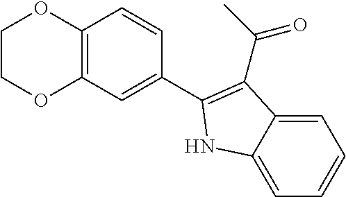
C1COC2=C(O1)C=CC(C1=C(C(C)=O)C3=CC=CC=C3N1)=C2
